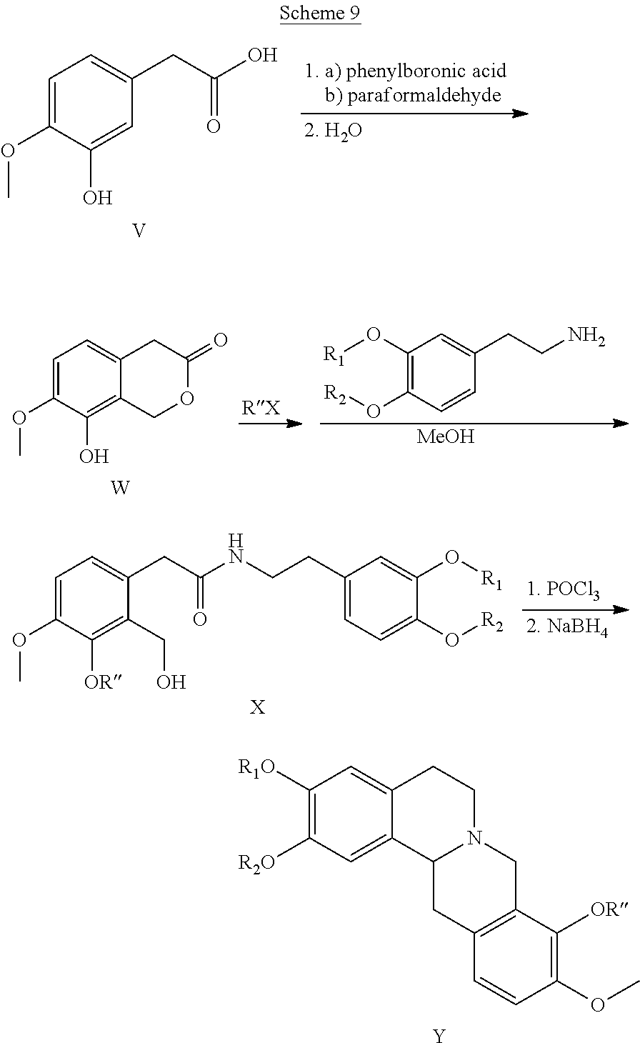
C1=C(OC)C(O)=CC(CC(O)=O)=C1.[V].C1=C(OC)C(O)=C2C(=C1)CC(=O)OC2.[W].C1(O[R1])=C(O[R2])C=CC(CCN)=C1.[MeOH].C1=C(OC)C([OR])=C(CO)C(CC(=O)NCCC2=CC=C(O[R2])C(O[R1])=C2)=C1.[X].C1([R1O])=C([R2O])C=C2C(=C1)CCN1C2CC2=C(C1)C([OR])=C(OC)C=C2.[Y]
